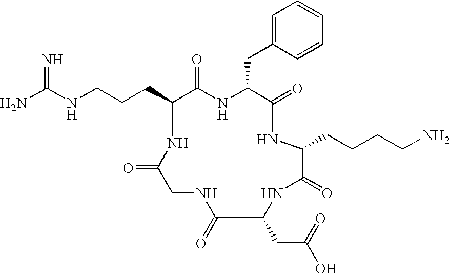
C(C1C(=O)NC(CC2=CC=CC=C2)C(=O)NC(CCCCN)C(=O)NC(CC(O)=O)C(=O)NCC(=O)N1)CCNC(N)=N
